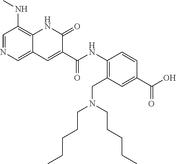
C1=NC=C2C(=C1NC)NC(=O)C(C(NC1=C(CN(CCCCC)CCCCC)C=C(C(O)=O)C=C1)=O)=C2
